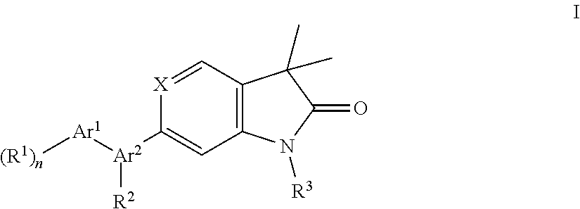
[X]1=CC2=C(C=C1[Ar2]([Ar1][(R1)n])[R2])N([R3])C(=O)C2(C)C
